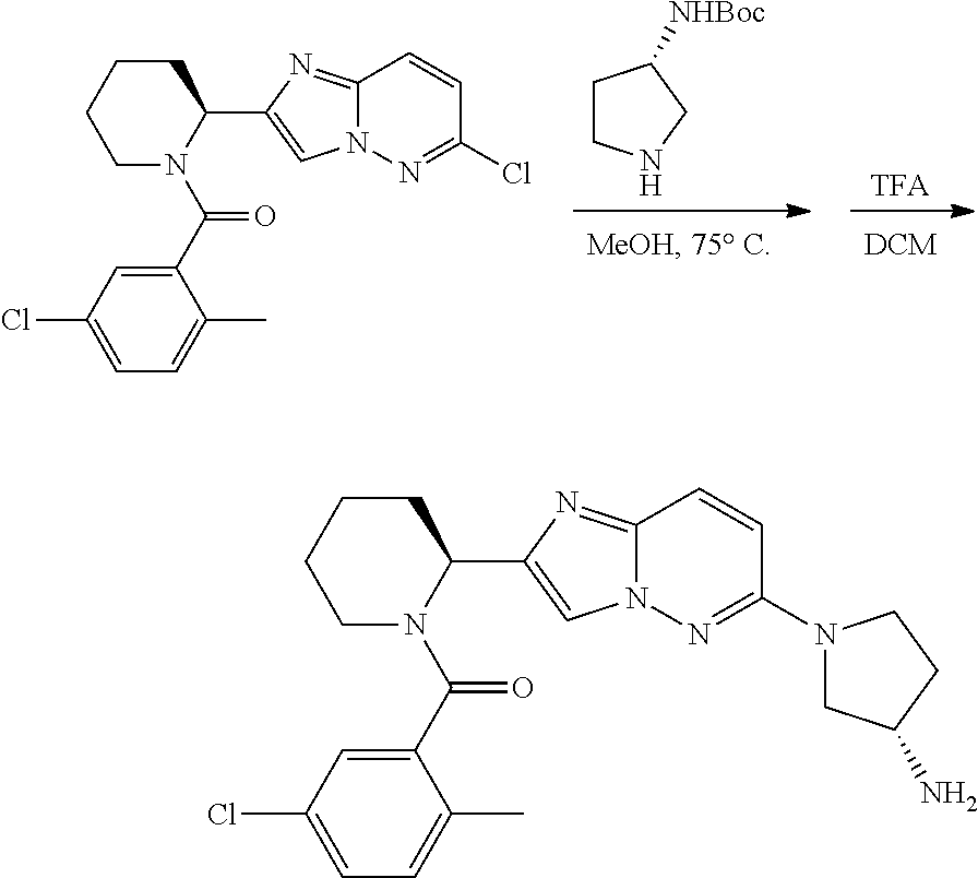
[TFA].C1CNCC1[NHBoc].C(=O)(N1CCCCC1C1=CN2C(=N1)C=CC(Cl)=N2)C1=CC(Cl)=CC=C1C.C1CCCC(C2=CN3C(=N2)C=CC(N2CC(N)CC2)=N3)N1C(=O)C1=CC(Cl)=CC=C1C
